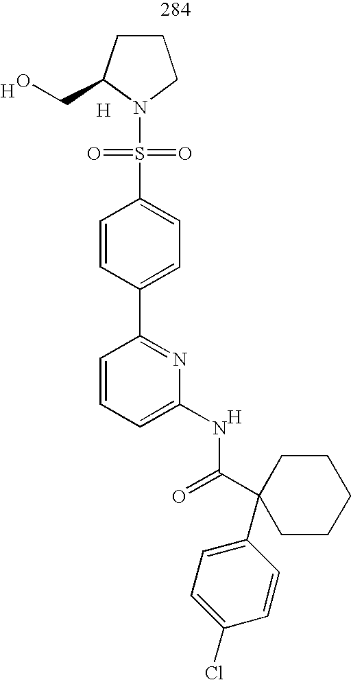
C1CC(CO)N(S(=O)(=O)C2=CC=C(C3=NC(NC(C4(C5=CC=C(Cl)C=C5)CCCCC4)=O)=CC=C3)C=C2)C1.[H].[H].[H]
